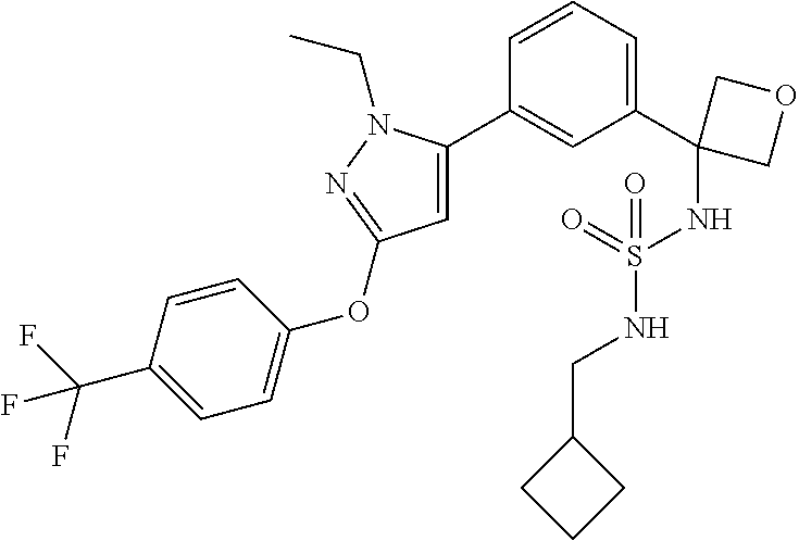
C1=C(C2=CC(OC3=CC=C(C(F)(F)F)C=C3)=NN2CC)C=CC=C1C1(NS(=O)(NCC2CCC2)=O)COC1
